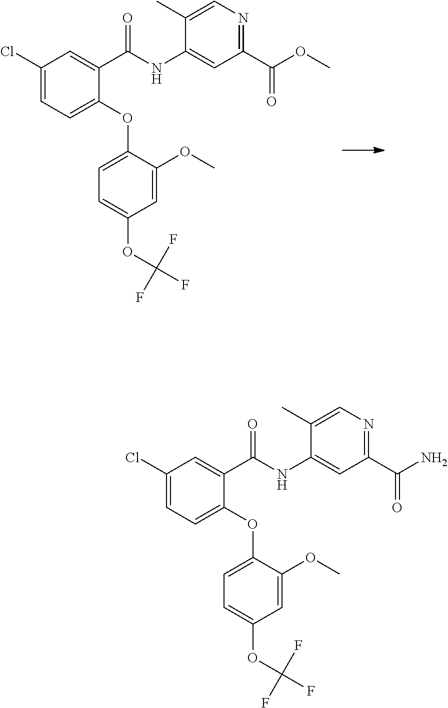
C1(Cl)=CC=C(OC2=CC=C(OC(F)(F)F)C=C2OC)C(C(NC2=CC(C(OC)=O)=NC=C2C)=O)=C1.C1(Cl)=CC=C(OC2=CC=C(OC(F)(F)F)C=C2OC)C(C(NC2=CC(C(N)=O)=NC=C2C)=O)=C1
